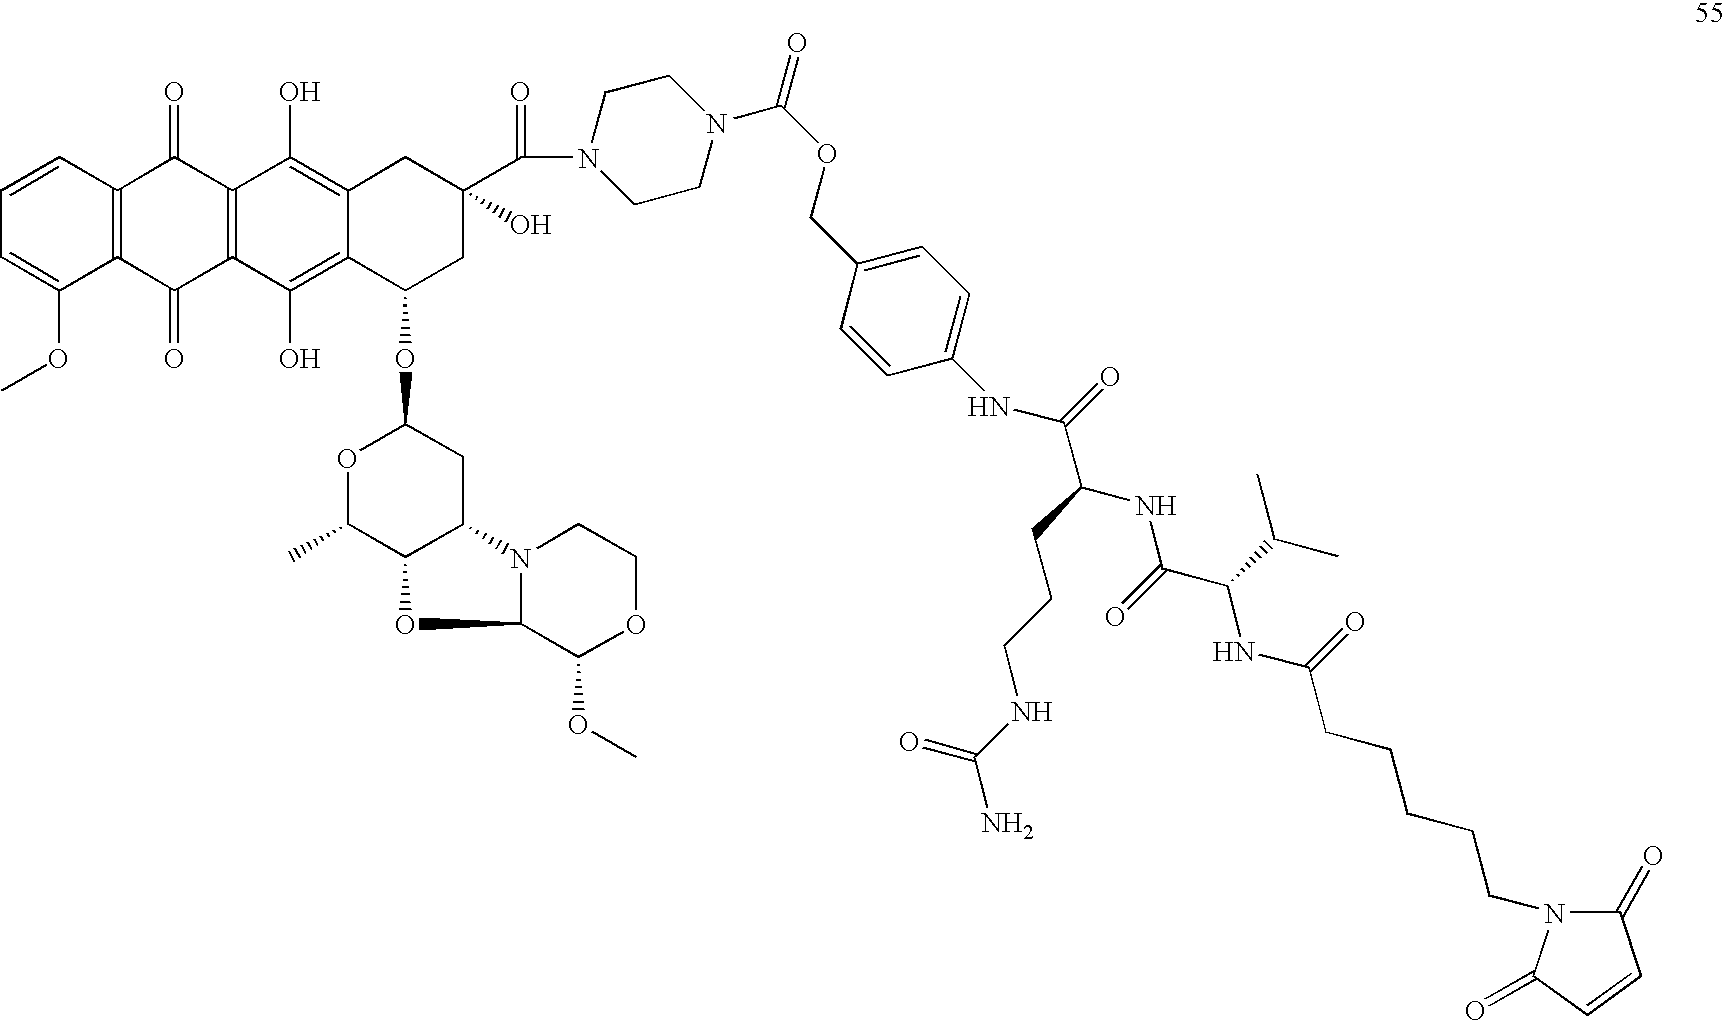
C1=C(OC)C2=C(C=C1)C(=O)C1=C(C2=O)C(O)=C2C(=C1O)CC(C(N1CCN(C(=O)OCC3=CC=C(NC(=O)C(CCCNC(N)=O)NC(C(C(C)C)NC(=O)CCCCCN4C(=O)C=CC4=O)=O)C=C3)CC1)=O)(O)CC2OC1OC(C)C2C(C1)N1C(O2)C(OC)OCC1
